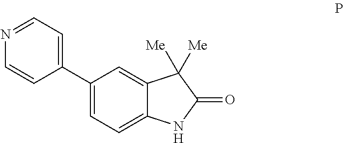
C1(C2=CC=NC=C2)=CC=C2C(=C1)C([Me])([Me])C(=O)N2
